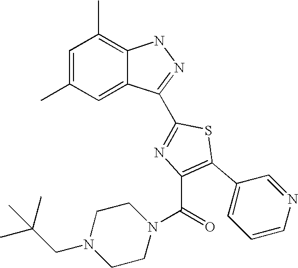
C1=C(C)C=C2C(=C1C)NN=C2C1=NC(C(N2CCN(CC(C)(C)C)CC2)=O)=C(C2=CC=CN=C2)S1
